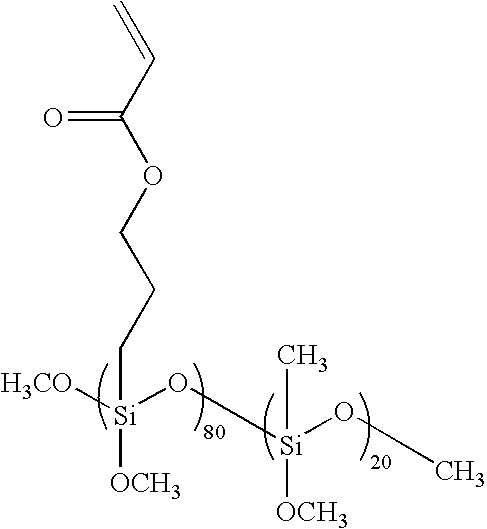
[H3CO][Si](O[Si](OC)(C)[OCH3])([OCH3])CCCOC(C=C)=O
